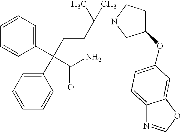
C1(OC2=CC=C3N=COC3=C2)CCN(C(CCC(C2=CC=CC=C2)(C2=CC=CC=C2)C(N)=O)(C)C)C1
